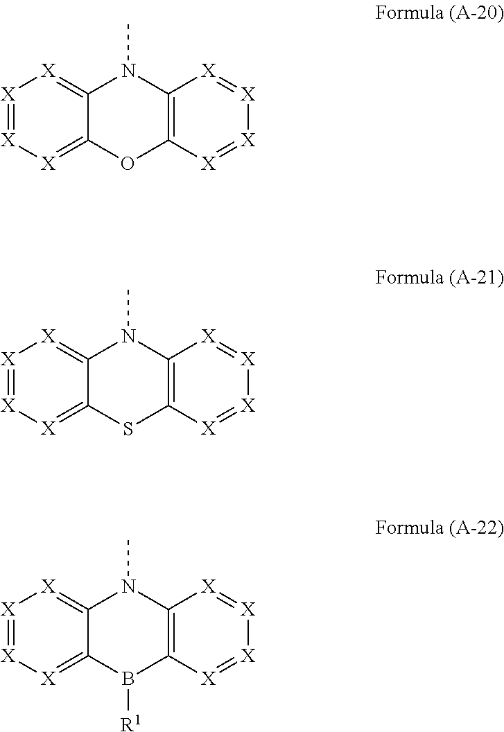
[X]1=[X][X]=C2C(=[X]1)N(C)C1=C(O2)[X]=[X][X]=[X]1.[X]1=[X][X]=C2C(=[X]1)N(C)C1=C(S2)[X]=[X][X]=[X]1.[X]1=[X][X]=C2C(=[X]1)N(C)C1=C(B2[R1])[X]=[X][X]=[X]1
